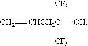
C=[CHCH2C]([OH])([CF3])[CF3]
